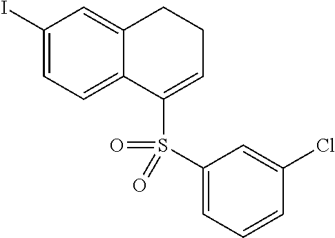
C1(I)=CC=C2C(=C1)CCC=C2S(=O)(C1=CC=CC(Cl)=C1)=O
